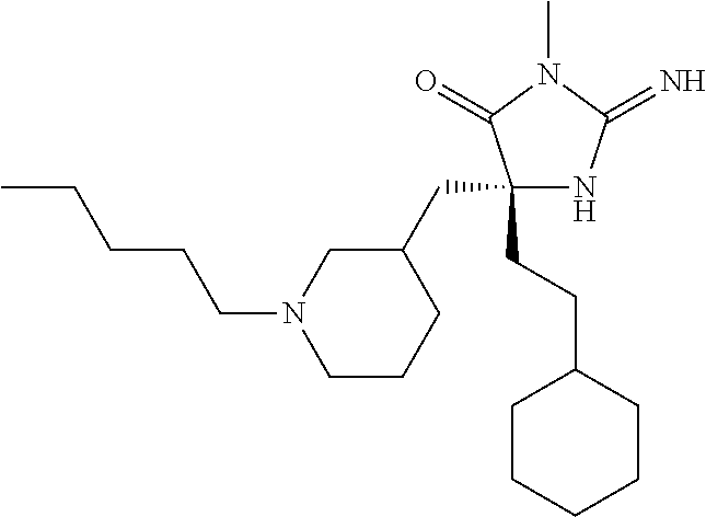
C1(CCC2CCCCC2)(CC2CN(CCCCC)CCC2)NC(=N)N(C)C1=O
